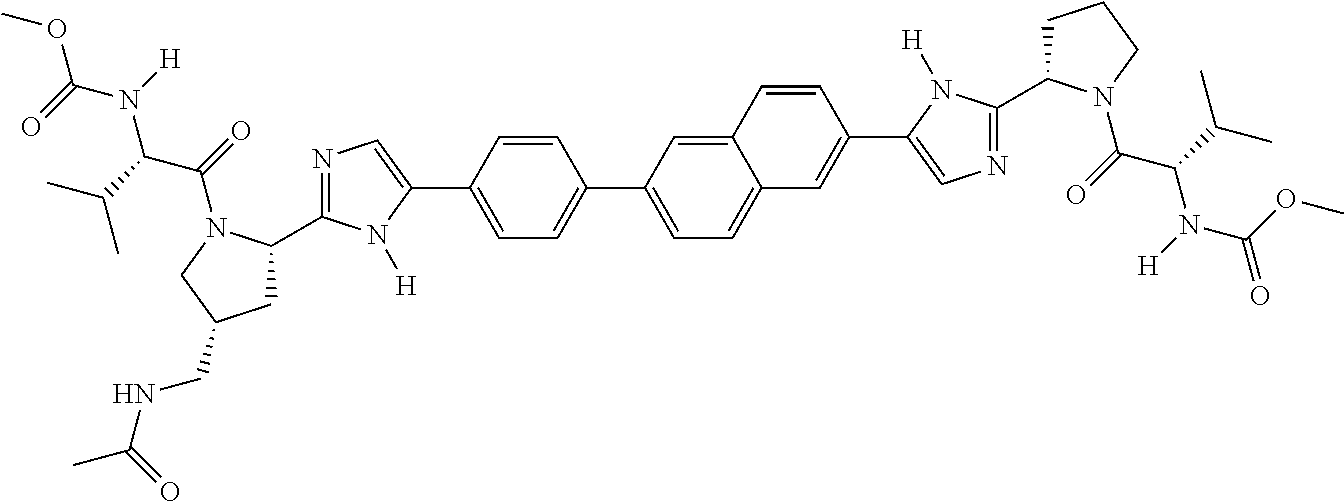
C1=CC(C2=CN=C(C3CC(CNC(=O)C)CN3C(C(N(C(=O)OC)[H])C(C)C)=O)N2[H])=CC=C1C1=CC=C2C(=C1)C=CC(C1=CN=C(C3CCCN3C(C(N(C(=O)OC)[H])C(C)C)=O)N1[H])=C2
